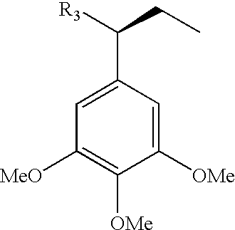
C1=C(C([R3])CC)C=C([OMe])C([OMe])=C1[MeO]
